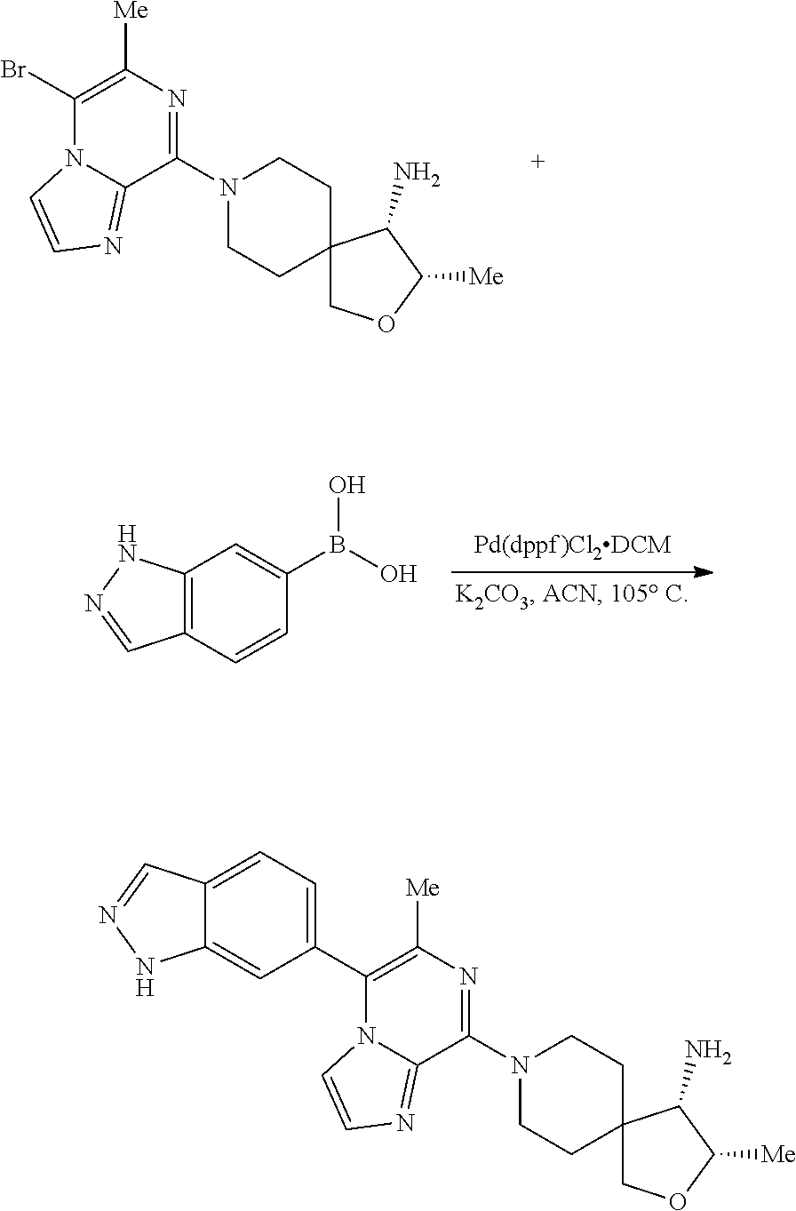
C1(Br)=C([Me])N=C(N2CCC3(CC2)COC([Me])C3N)C2=NC=CN12.B(C1=CC2=C(C=C1)C=NN2)(O)O.C1(C2=CC=C3C(=C2)NN=C3)=C([Me])N=C(N2CCC3(CC2)COC([Me])C3N)C2=NC=CN12
